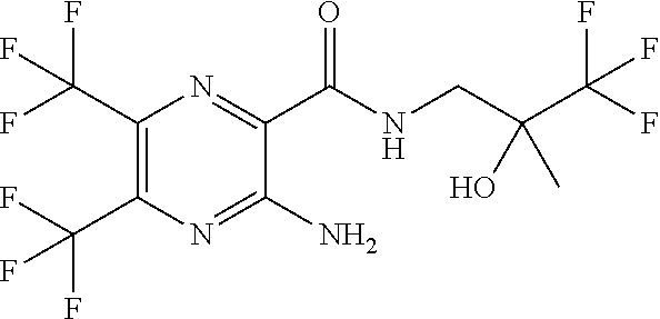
C1(C(F)(F)F)=C(C(F)(F)F)N=C(N)C(C(NCC(C(F)(F)F)(O)C)=O)=N1
